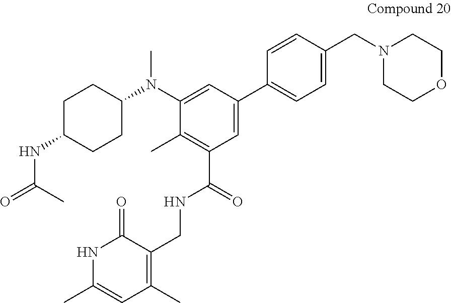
C1(C2=CC(C(=O)NCC3=C(C)C=C(C)NC3=O)=C(C)C(N(C)C3CCC(NC(=O)C)CC3)=C2)=CC=C(CN2CCOCC2)C=C1
